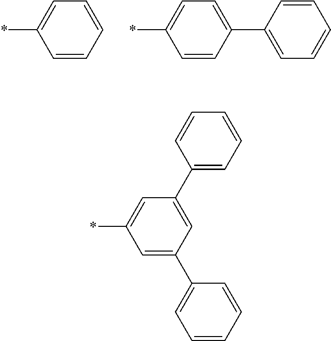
*C1=CC=CC=C1.*C1=CC=C(C2=CC=CC=C2)C=C1.*C1=CC(C2=CC=CC=C2)=CC(C2=CC=CC=C2)=C1
